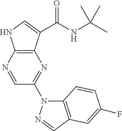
C1=NC2=C(N=C1N1C3=C(C=N1)C=C(F)C=C3)C(C(NC(C)(C)C)=O)=CN2
